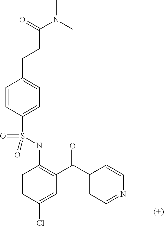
C1=CC(S(NC2=C(C(C3=CC=NC=C3)=O)C=C(Cl)C=C2)(=O)=O)=CC=C1CCC(=O)N(C)C
